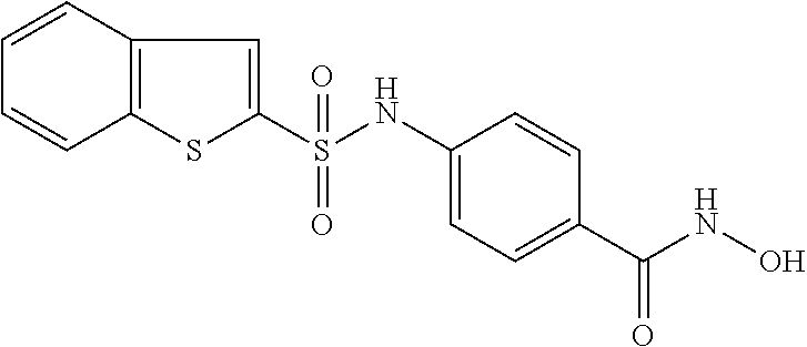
C1(S(NC2=CC=C(C(NO)=O)C=C2)(=O)=O)=CC2=C(S1)C=CC=C2
